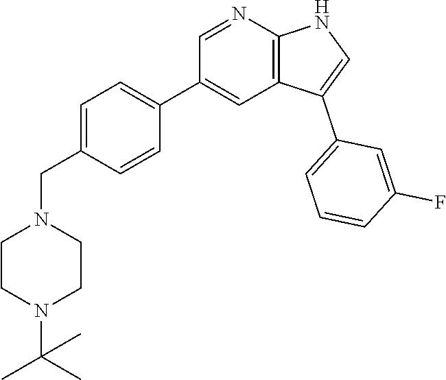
C1=NC2=C(C=C1C1=CC=C(CN3CCN(C(C)(C)C)CC3)C=C1)C(C1=CC=CC(F)=C1)=CN2
